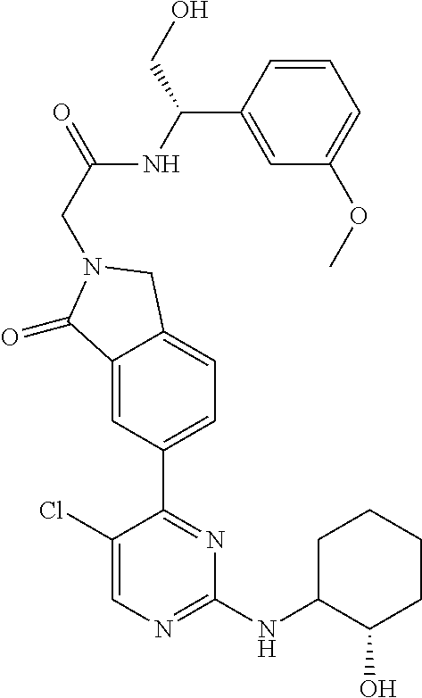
C1(Cl)=CN=C(NC2CCCCC2O)N=C1C1=CC=C2C(=C1)C(=O)N(CC(=O)NC(C1=CC(OC)=CC=C1)CO)C2
